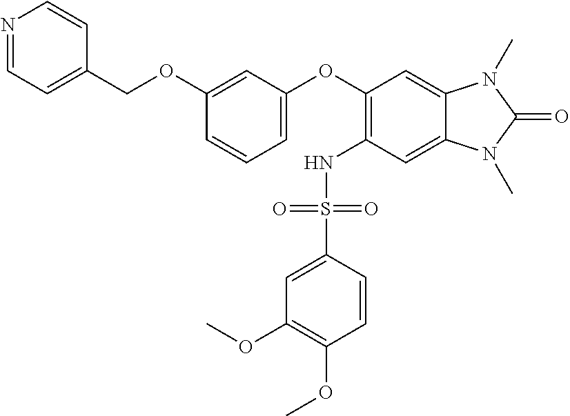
N1=CC=C(COC2=CC(OC3=C(NS(C4=CC(OC)=C(OC)C=C4)(=O)=O)C=C4C(=C3)N(C)C(=O)N4C)=CC=C2)C=C1
